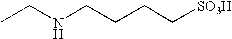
CCNCCCC[SO3H]
